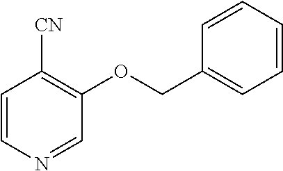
C1=CN=CC(OCC2=CC=CC=C2)=C1[CN]
